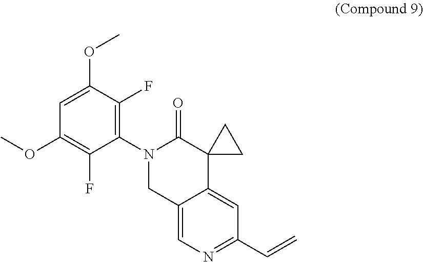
C1=C(OC)C(F)=C(N2C(=O)C3(CC3)C3=CC(C=C)=NC=C3C2)C(F)=C1OC
